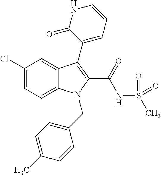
C1(Cl)=CC=C2C(=C1)C(C1=CC=CNC1=O)=C(C(=O)NS(C)(=O)=O)N2CC1=CC=C(C)C=C1
